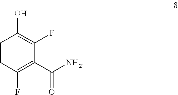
C1=CC(F)=C(C([NH2])=O)C(F)=C1O
